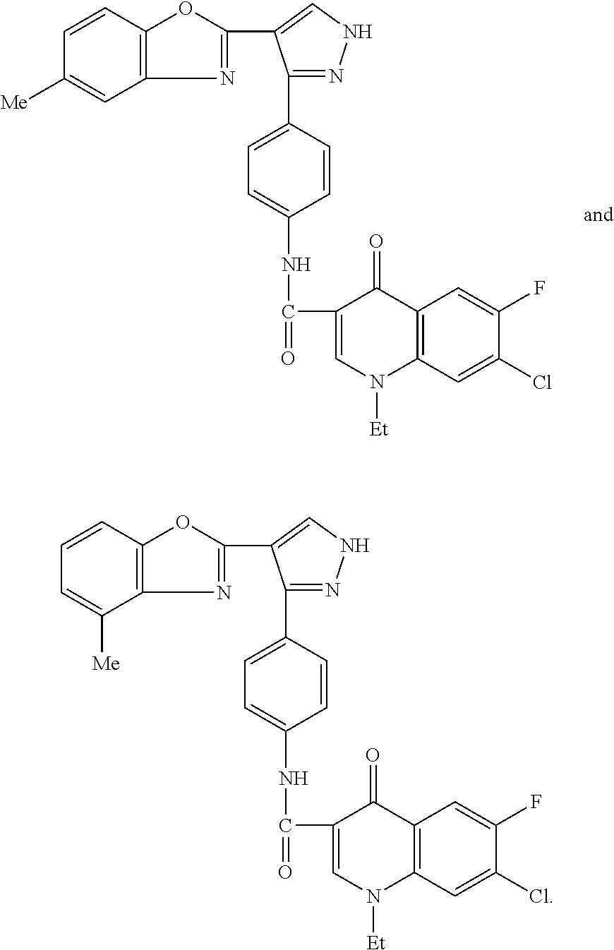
C1(C2=CC=C(NC(=O)C3=CN([Et])C4=C(C3=O)C=C(F)C(Cl)=C4)C=C2)=NNC=C1C1=NC2=C(O1)C=CC([Me])=C2.C1(C2=CC=C(NC(=O)C3=CN([Et])C4=C(C3=O)C=C(F)C(Cl)=C4)C=C2)=NNC=C1C1=NC2=C(O1)C=CC=C2[Me]
